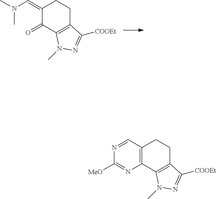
C12=C(CCC(=CN(C)C)C1=O)C([COOEt])=NN2C.C12=C(CCC3=C1N(C)N=C3[COOEt])C=NC([MeO])=N2
